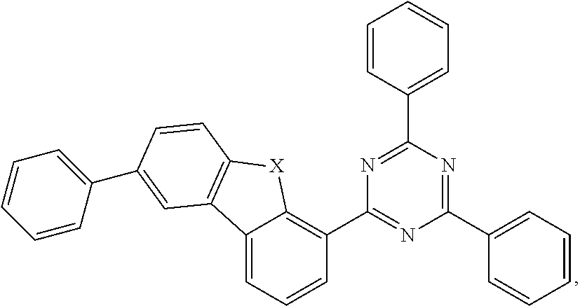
C1(C2=NC(C3=CC=CC=C3)=NC(C3=CC=CC=C3)=N2)=C2C(=CC=C1)C1=C([X]2)C=CC(C2=CC=CC=C2)=C1
